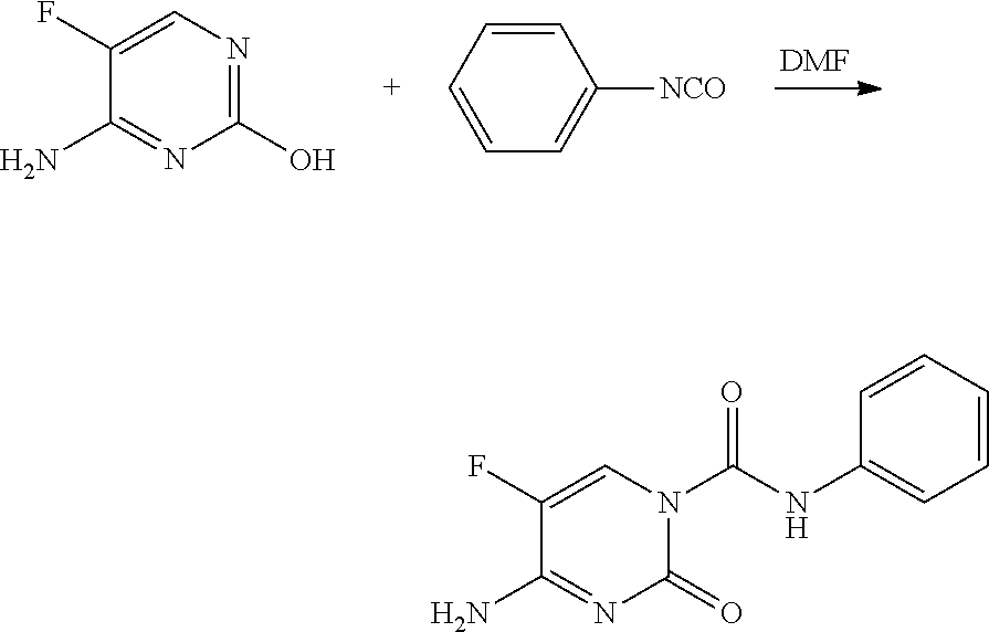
[DMF].C1(F)=CN=C(O)N=C1N.C1([NCO])=CC=CC=C1.C1(F)=CN(C(NC2=CC=CC=C2)=O)C(=O)N=C1N
